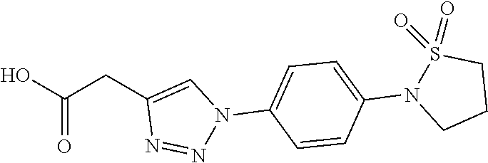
OC(CC1=CN(C2=CC=C(N3CCCS3(=O)=O)C=C2)N=N1)=O
